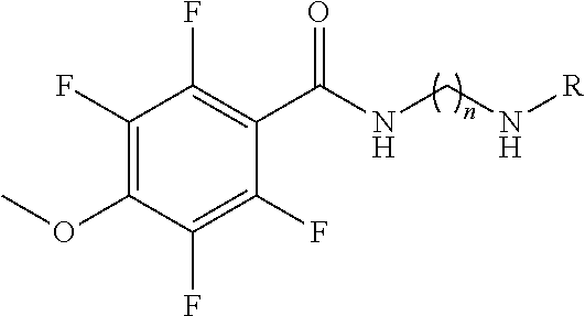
C1(F)=C(OC)C(F)=C(F)C(C(NCN[R])=O)=C1F
